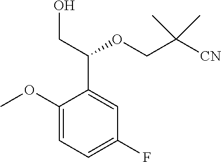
C1(OC)=CC=C(F)C=C1C(CO)OCC([CN])(C)C
